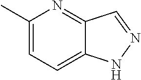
C1(C)=CC=C2C(=N1)C=NN2
